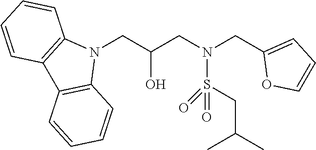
N1(CC(CN(CC2=CC=CO2)S(CC(C)C)(=O)=O)O)C2=C(C3=C1C=CC=C3)C=CC=C2
